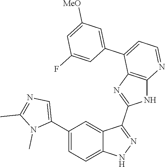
C1(C2=CC=C3C(=C2)C(C2=NC4=C(N2)N=CC=C4C2=CC([MeO])=CC(F)=C2)=NN3)=CN=C(C)N1C
